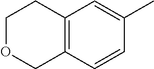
C12=C(C=CC(C)=C1)COCC2
